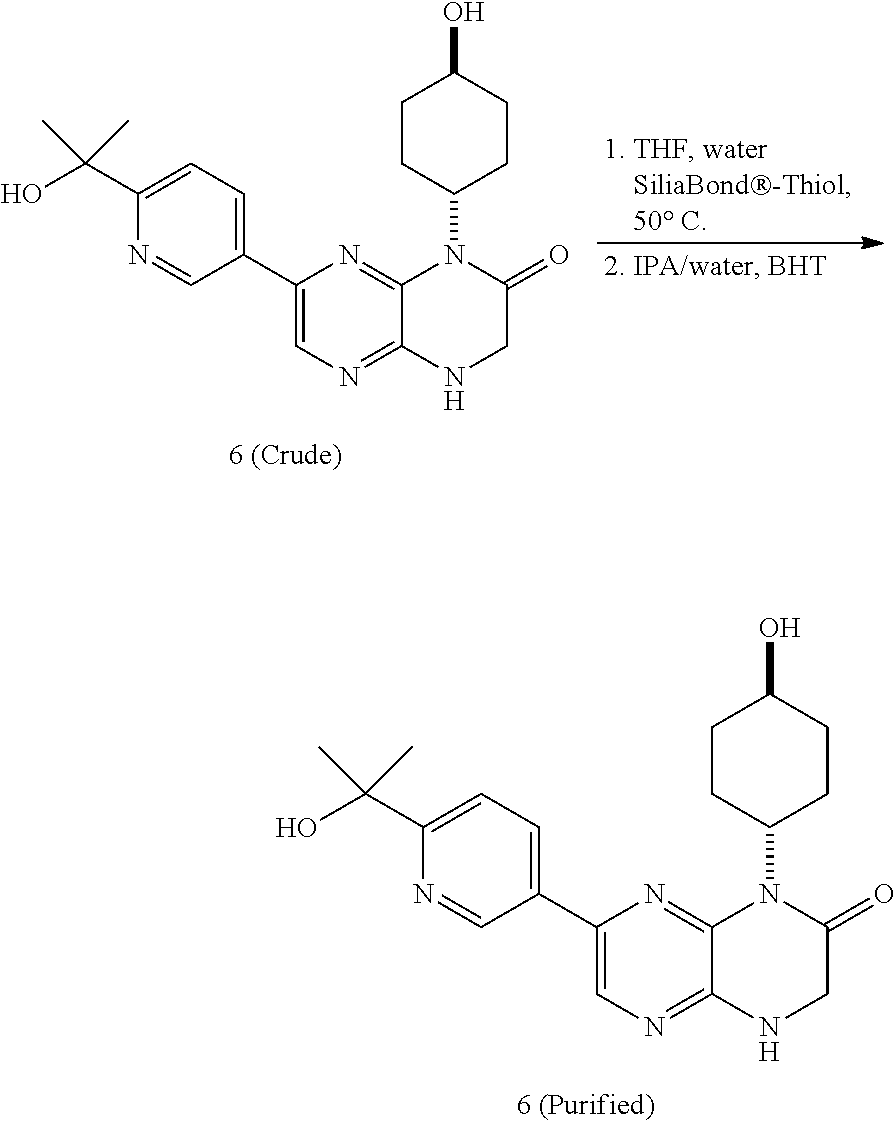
C1(C2=CN=C3C(=N2)N(C2CCC(O)CC2)C(=O)CN3)=CC=C(C(O)(C)C)N=C1.C1(C2=CN=C3C(=N2)N(C2CCC(O)CC2)C(=O)CN3)=CC=C(C(O)(C)C)N=C1
